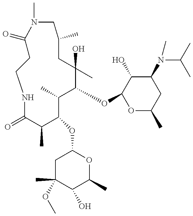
C1C(=O)N(C)CC(C)CC(C)(O)C(OC2OC(C)CC(N(C(C)C)C)C2O)C(C)C(OC2CC(C)(OC)C(O)C(C)O2)C(C)C(=O)NC1
